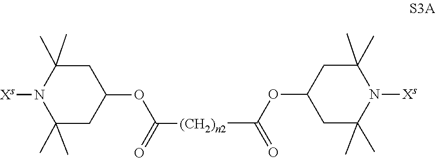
O(C([(CH2)n2]C(OC1CC(C)(C)N([Xs])C(C)(C)C1)=O)=O)C1CC(C)(C)N([Xs])C(C)(C)C1
